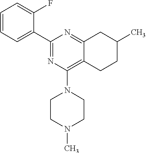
C1=CC=C(C2=NC(N3CCN(C)CC3)=C3C(=N2)CC(C)CC3)C(F)=C1
